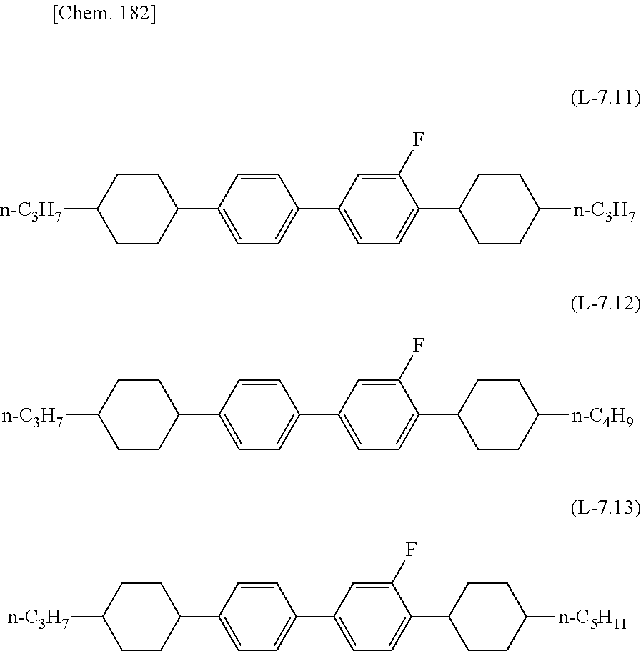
C1([n-C3H7])CCC(C2=CC=C(C3=CC=C(C4CCC([n-C3H7])CC4)C(F)=C3)C=C2)CC1.C1([n-C3H7])CCC(C2=CC=C(C3=CC=C(C4CCC([n-C4H9])CC4)C(F)=C3)C=C2)CC1.C1([n-C3H7])CCC(C2=CC=C(C3=CC=C(C4CCC([n-C5H11])CC4)C(F)=C3)C=C2)CC1
